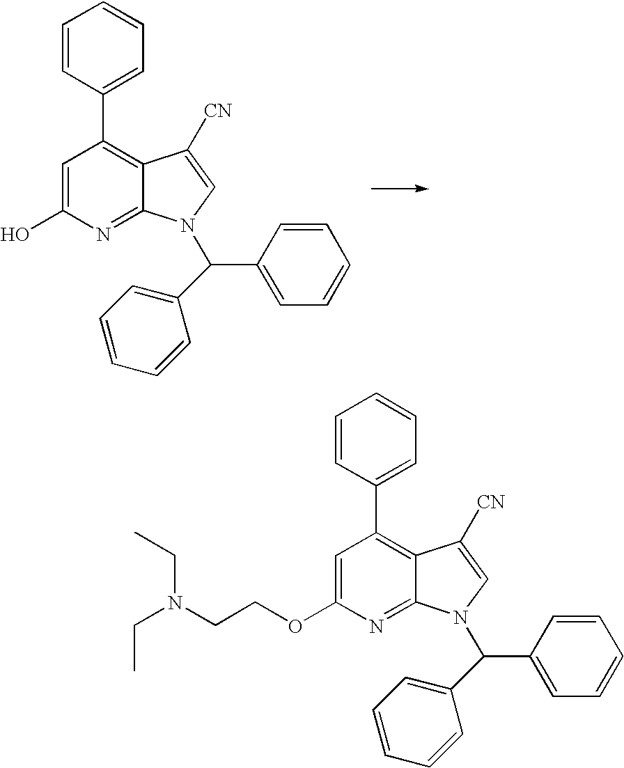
C1=C(O)N=C2C(=C1C1=CC=CC=C1)C([CN])=CN2C(C1=CC=CC=C1)C1=CC=CC=C1.C1=C(OCCN(CC)CC)N=C2C(=C1C1=CC=CC=C1)C([CN])=CN2C(C1=CC=CC=C1)C1=CC=CC=C1
